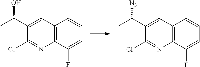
OC(C1=CC2=C(N=C1Cl)C(F)=CC=C2)C.[N3]C(C1=CC2=C(N=C1Cl)C(F)=CC=C2)C
